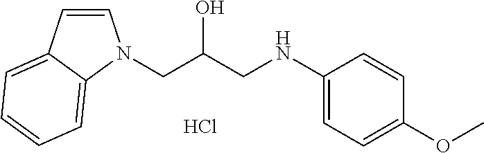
C(C(O)CNC1=CC=C(OC)C=C1)N1C=CC2=CC=CC=C21.Cl
